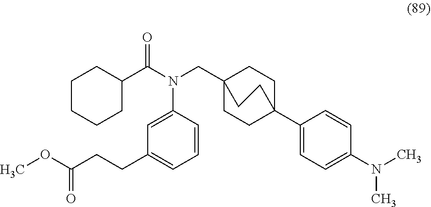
CN(C1=CC=C(C23CCC(CN(C4=CC(CCC(OC)=O)=CC=C4)C(C4CCCCC4)=O)(CC2)CC3)C=C1)C
